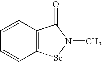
C1=CC2=C(C=C1)[Se]N(C)C2=O
